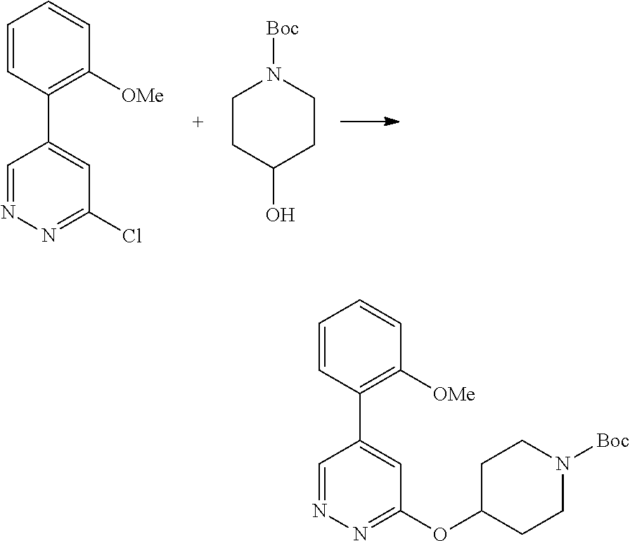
C1=NN=C(Cl)C=C1C1=C([OMe])C=CC=C1.C1CC(O)CCN1[Boc].C1=NN=C(OC2CCN([Boc])CC2)C=C1C1=C([OMe])C=CC=C1
